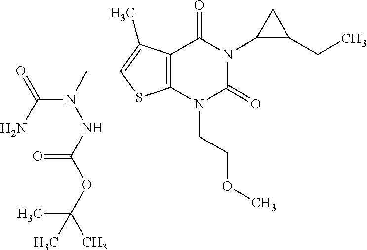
C12=C(N(CCOC)C(=O)N(C3C(CC)C3)C1=O)SC(CN(NC(OC(C)(C)C)=O)C(=O)N)=C2C
